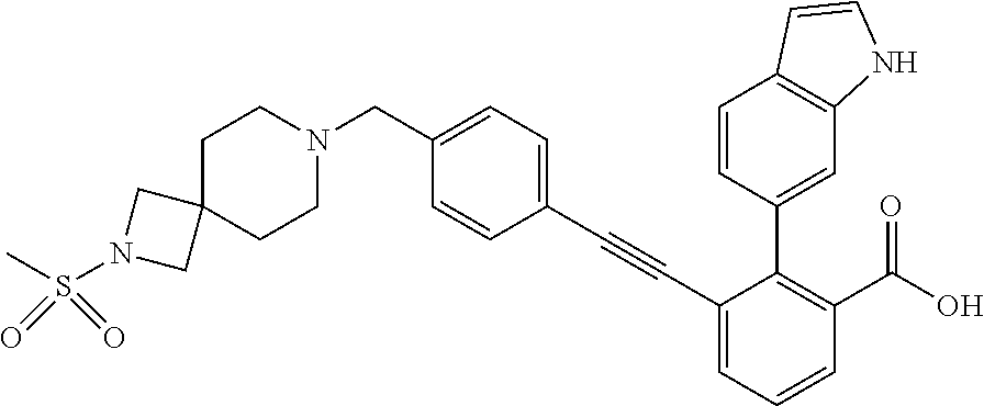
C1(C#CC2=CC=C(CN3CCC4(CC3)CN(S(C)(=O)=O)C4)C=C2)=CC=CC(C(O)=O)=C1C1=CC2=C(C=C1)C=CN2
